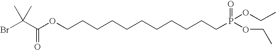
BrC(C(OCCCCCCCCCCCP(=O)(OCC)OCC)=O)(C)C
